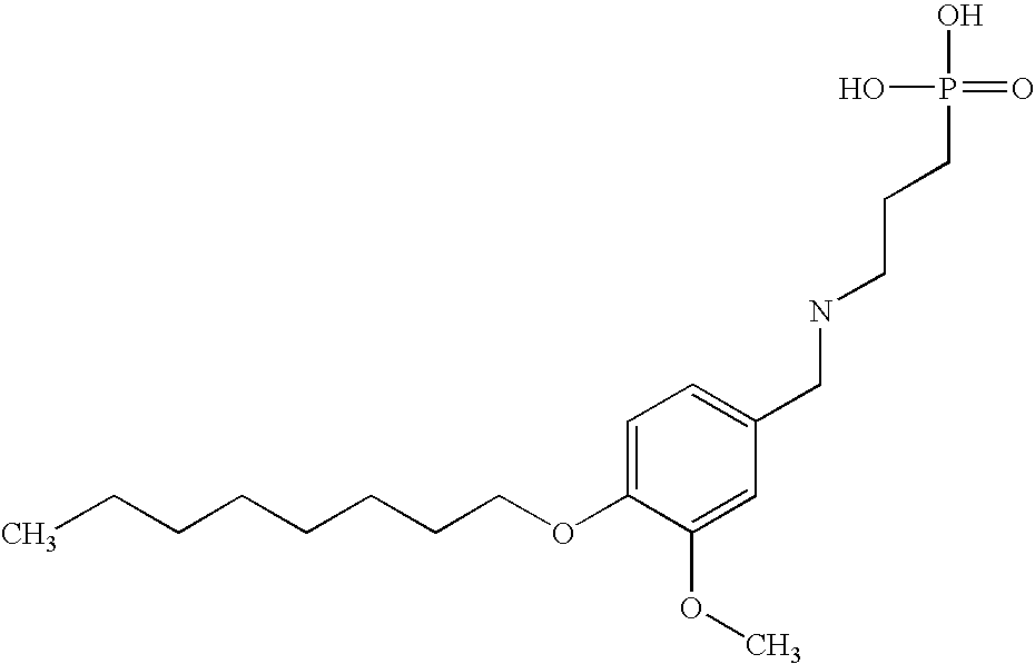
C(CCCCCCOC1=CC=C(CNCCCP(O)(O)=O)C=C1OC)C
